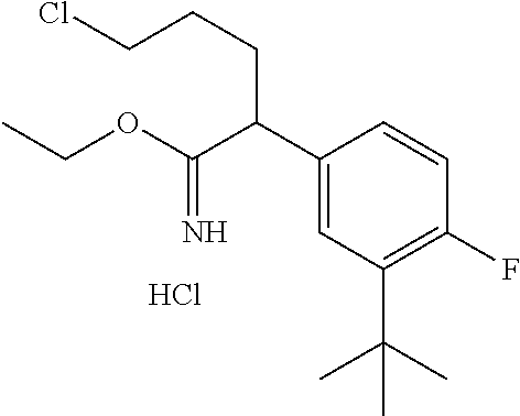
C1(C(C(OCC)=N)CCCCl)=CC(C(C)(C)C)=C(F)C=C1.Cl
